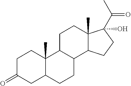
C1C(=O)CC2C(C)(C1)C1C(CC2)C2C(C)(CC1)C(O)(C(C)=O)CC2
